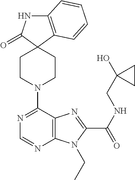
C12=C(C=CC=C1)C1(C(=O)N2)CCN(C2=NC=NC3=C2N=C(C(=O)NCC2(O)CC2)N3CC)CC1
